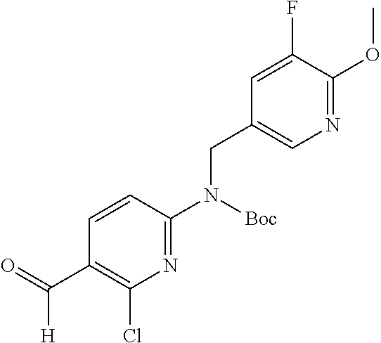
C1=CC(N([Boc])CC2=CN=C(OC)C(F)=C2)=NC(Cl)=C1C(=O)[H]
